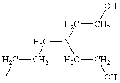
C(CCN(CCO)CCO)C
